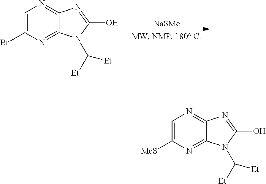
C1=C(Br)N=C2C(=N1)N=C(O)N2C([Et])[Et].[NaSMe].C1=C([MeS])N=C2C(=N1)N=C(O)N2C([Et])[Et]
